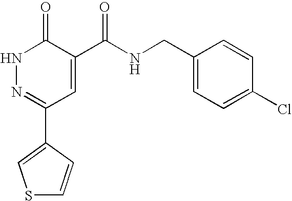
C1(C2=NNC(=O)C(C(NCC3=CC=C(Cl)C=C3)=O)=C2)=CSC=C1
